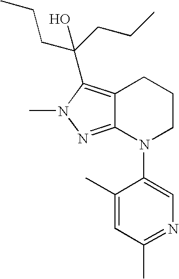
C12=C(C(CCC)(CCC)O)N(C)N=C1N(C1=CN=C(C)C=C1C)CCC2
